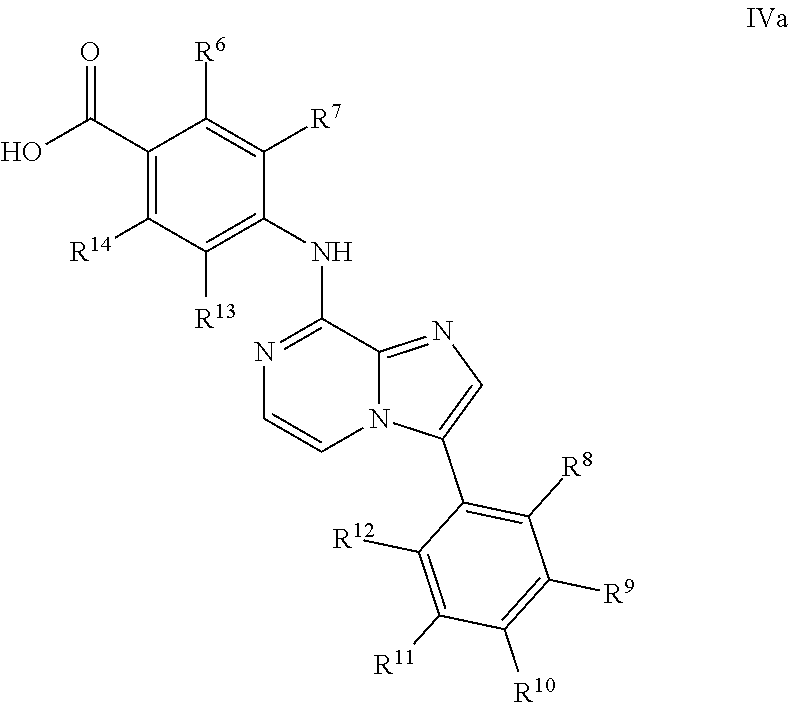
C1(C(O)=O)=C([R14])C([R13])=C(NC2=NC=CN3C2=NC=C3C2=C([R8])C([R9])=C([R10])C([R11])=C2[R12])C([R7])=C1[R6]
